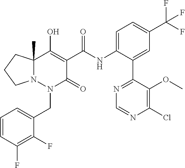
C1=CC(F)=C(F)C(CN2C(=O)C(C(=O)NC3=CC=C(C(F)(F)F)C=C3C3=NC=NC(Cl)=C3OC)=C(O)C3(C)N2CCC3)=C1
